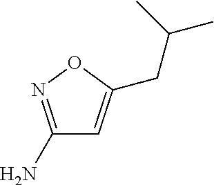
C1(N)=NOC(CC(C)C)=C1
